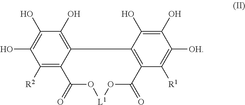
C1([R2])=C2C(=C(O)C(O)=C1O)C1=C(C([R1])=C([OH])C(O)=C1O)C(=O)O[L1]OC2=O
